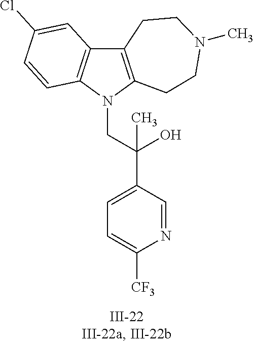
N1(CC(C2=CC=C([CF3])N=C2)(O)C)C2=C(C3=C1C=CC(Cl)=C3)CCN(C)CC2
